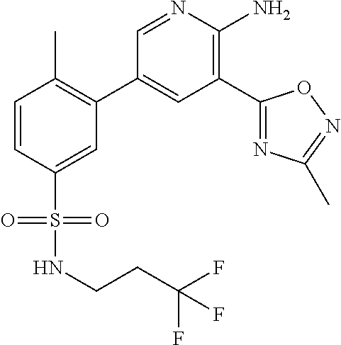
C1=CC(S(NCCC(F)(F)F)(=O)=O)=CC(C2=CC(C3=NC(C)=NO3)=C(N)N=C2)=C1C
